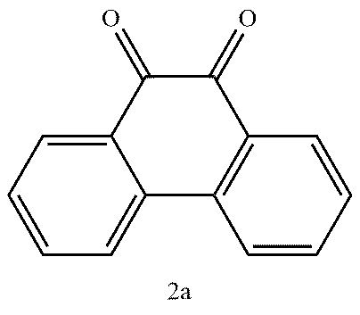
C1=CC=C2C(=C1)C(=O)C(=O)C1=C2C=CC=C1
